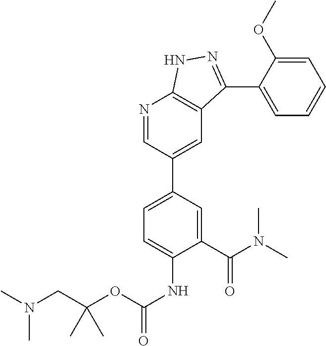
N1=CC(C2=CC=C(NC(=O)OC(CN(C)C)(C)C)C(C(N(C)C)=O)=C2)=CC2=C1NN=C2C1=CC=CC=C1OC
